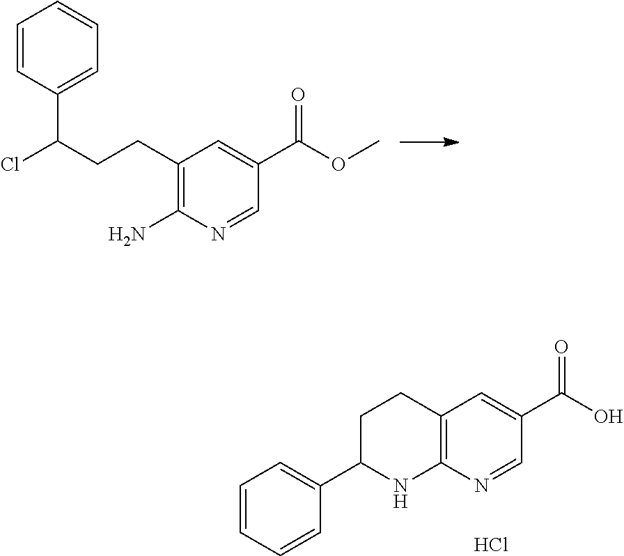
C1=CC(C(CCC2=C(N)N=CC(C(OC)=O)=C2)Cl)=CC=C1.C12=C(N=CC(C(O)=O)=C1)NC(C1=CC=CC=C1)CC2.Cl
